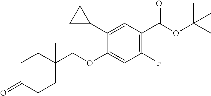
C1(C2CC2)=CC(C(OC(C)(C)C)=O)=C(F)C=C1OCC1(C)CCC(=O)CC1
